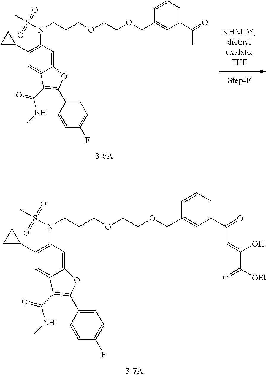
O(CC1=CC(C(=O)C=C(O)C([OEt])=O)=CC=C1)CCOCCCN(S(C)(=O)=O)C1=C(C2CC2)C=C2C(=C1)OC(C1=CC=C(F)C=C1)=C2C(=O)NC.O(CC1=CC(C(C)=O)=CC=C1)CCOCCCN(S(C)(=O)=O)C1=C(C2CC2)C=C2C(=C1)OC(C1=CC=C(F)C=C1)=C2C(=O)NC
